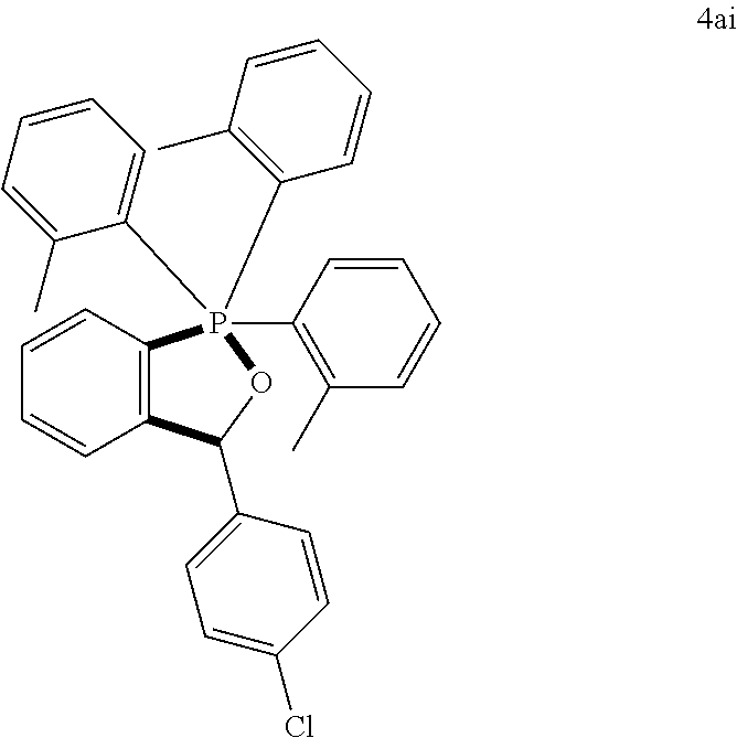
C1=CC=CC2=C1P(C1=C(C)C=CC=C1)(C1=C(C)C=CC=C1)(C1=CC=CC=C1C)OC2C1=CC=C(Cl)C=C1
